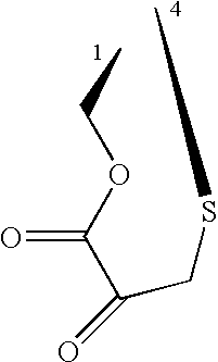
C(C(=O)OCC)(CSC)=O
